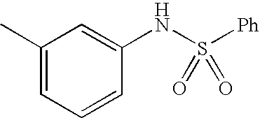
CC1=CC=CC(NS([Ph])(=O)=O)=C1
